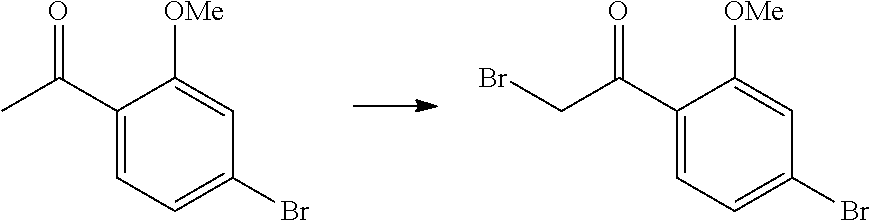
C1(C(C)=O)=CC=C(Br)C=C1[OMe].C1(C(CBr)=O)=CC=C(Br)C=C1[OMe]
